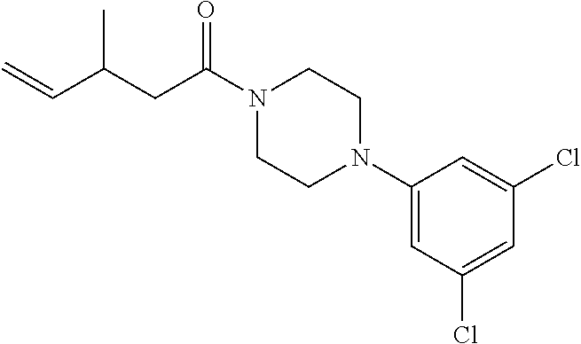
C1(N2CCN(C(CC(C=C)C)=O)CC2)=CC(Cl)=CC(Cl)=C1
